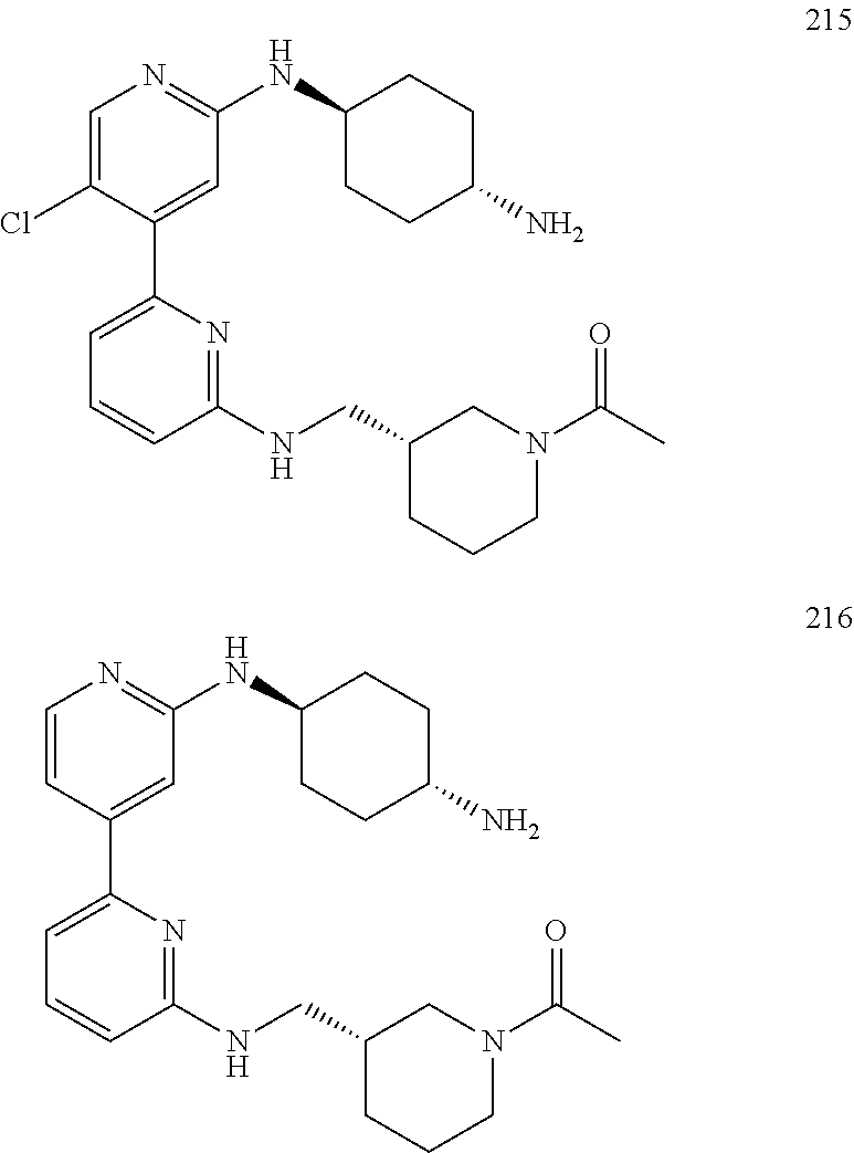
C1=C(Cl)C(C2=CC=CC(NCC3CCCN(C(C)=O)C3)=N2)=CC(NC2CCC(N)CC2)=N1.C1=CC(C2=CC=CC(NCC3CCCN(C(C)=O)C3)=N2)=CC(NC2CCC(N)CC2)=N1
